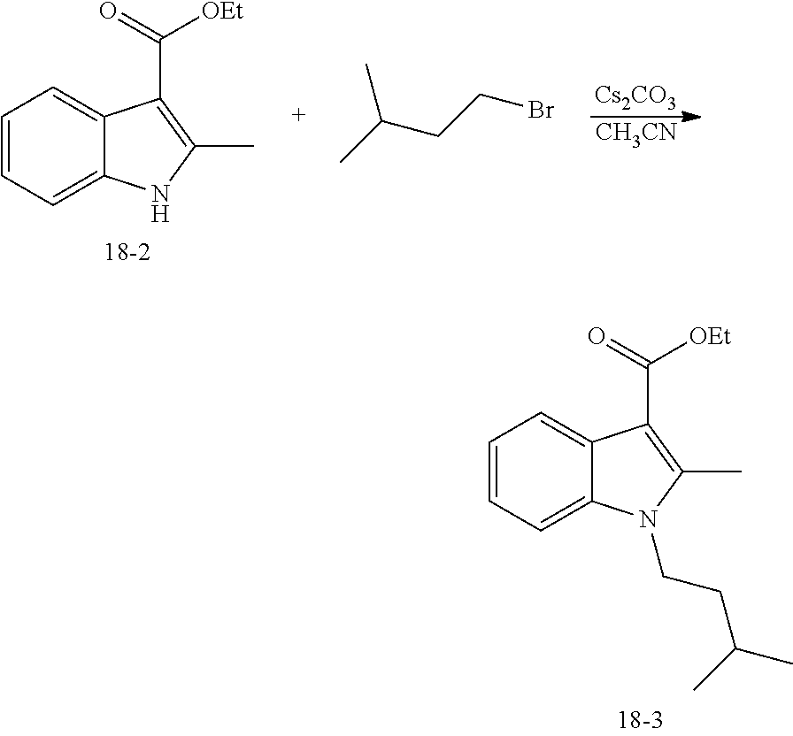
C1=CC=C2C(=C1)C(C(=O)[OEt])=C(C)N2.CC(C)CCBr.[Cs2CO3].[CH3CN].C1=CC=C2C(=C1)C(C(=O)[OEt])=C(C)N2CCC(C)C
